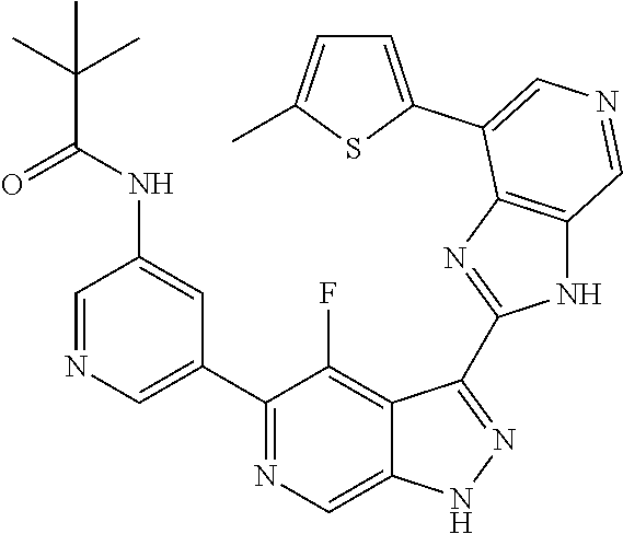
C1(C2=CN=CC(NC(=O)C(C)(C)C)=C2)=NC=C2C(=C1F)C(C1=NC3=C(N1)C=NC=C3C1=CC=C(C)S1)=NN2
